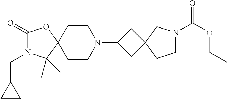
C1(=O)N(CC2CC2)C(C)(C)C2(O1)CCN(C1CC3(C1)CN(C(OCC)=O)CC3)CC2
